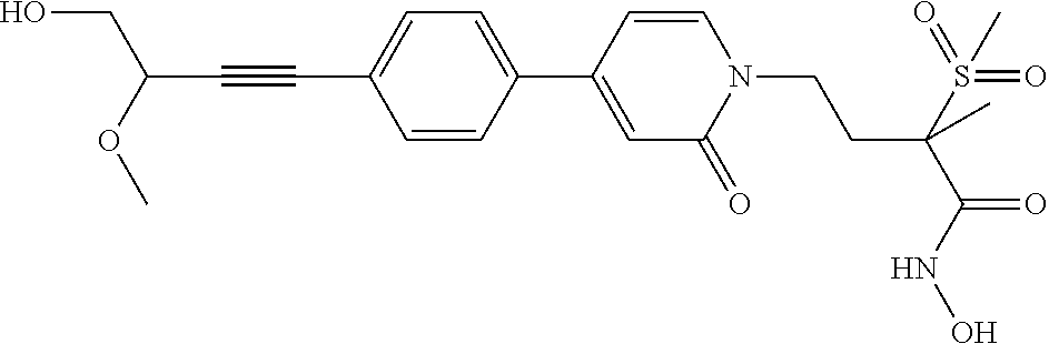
C1=CC(C2=CC=C(C#CC(CO)OC)C=C2)=CC(=O)N1CCC(S(=O)(=O)C)(C(=O)NO)C
